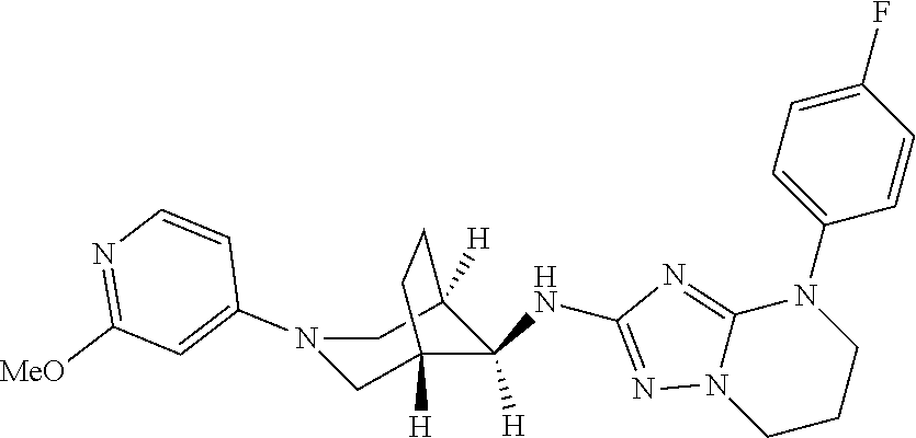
N1(C2=CC([MeO])=NC=C2)CC2([H])C(NC3=NN4C(=N3)N(C3=CC=C(F)C=C3)CCC4)([H])C([H])(C1)CC2
